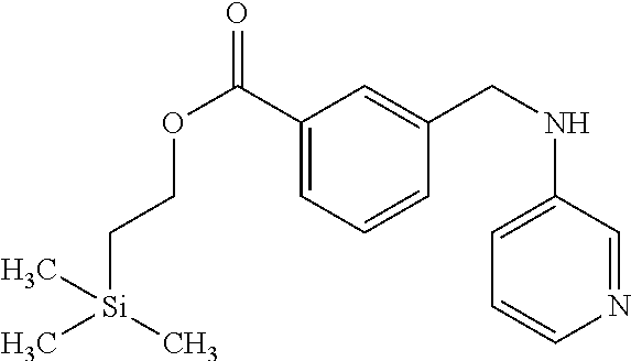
C1(C(OCC[Si](C)(C)C)=O)=CC=CC(CNC2=CC=CN=C2)=C1
